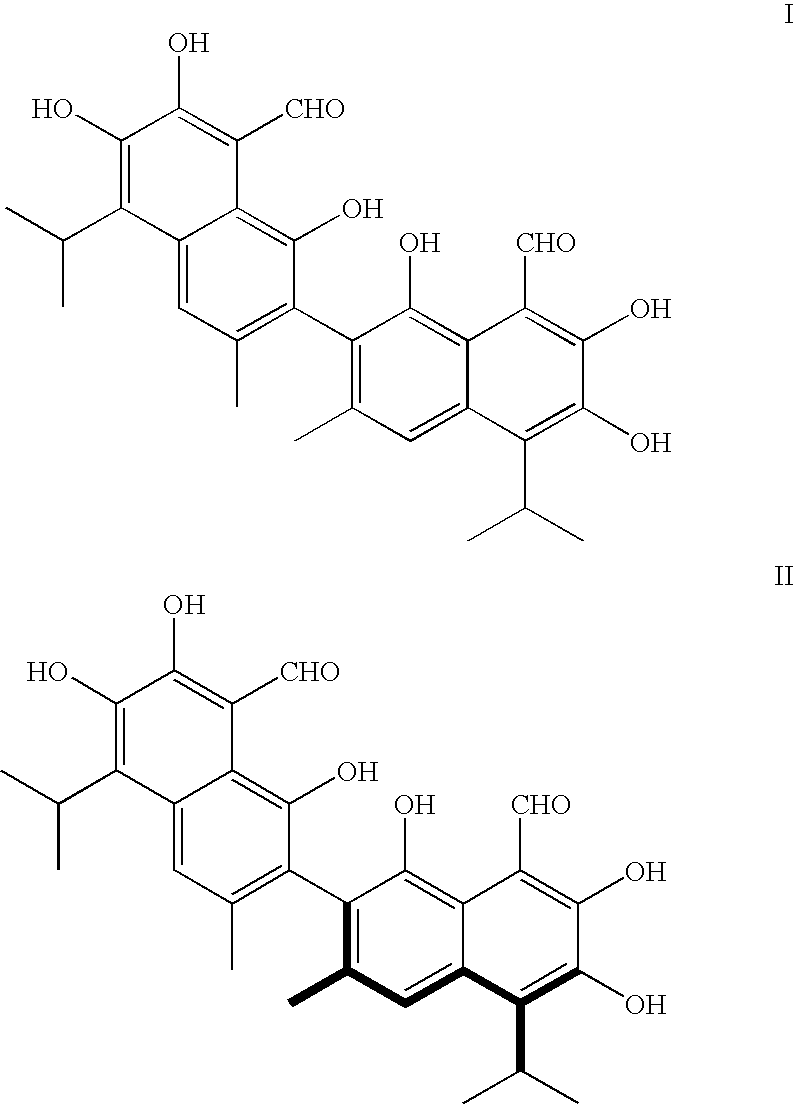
C12=CC(C)=C(C3=C(C)C=C4C(=C3O)C([CHO])=C(O)C(O)=C4C(C)C)C(O)=C1C([CHO])=C(O)C(O)=C2C(C)C.C12=CC(C)=C(C3=C(C)C=C4C(=C3O)C([CHO])=C(O)C(O)=C4C(C)C)C(O)=C1C([CHO])=C(O)C(O)=C2C(C)C
